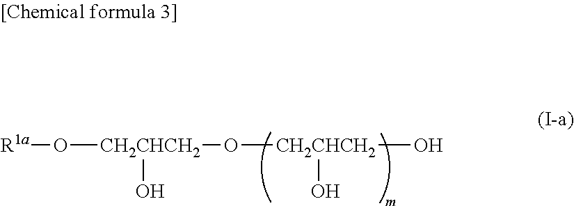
[R1a]O[CH2CHCH2](O[CH2CHCH2](O)O)O
